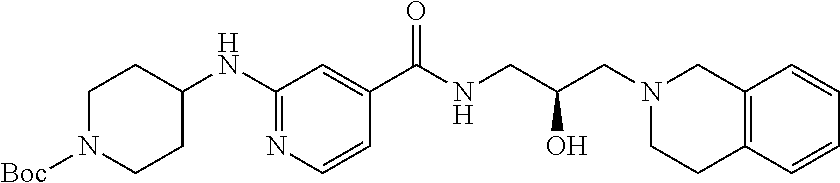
C12=C(C=CC=C1)CN(CC(CNC(C1=CC(NC3CCN([Boc])CC3)=NC=C1)=O)O)CC2
